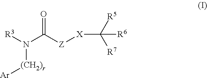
[Ar][(CH2)r]N([R3])C([Z][X]C([R6])([R5])[R7])=O
